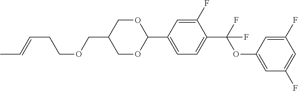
O(CC1COC(C2=CC=C(C(OC3=CC(F)=CC(F)=C3)(F)F)C(F)=C2)OC1)CCC=CC
